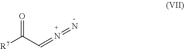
[R7]C(C=N=N)=O
